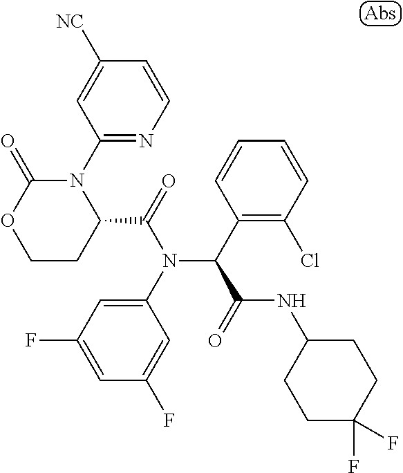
C1(N2C(=O)OCCC2C(=O)N(C2=CC(F)=CC(F)=C2)C(C2=C(Cl)C=CC=C2)C(=O)NC2CCC(F)(F)CC2)=NC=CC([NC])=C1
